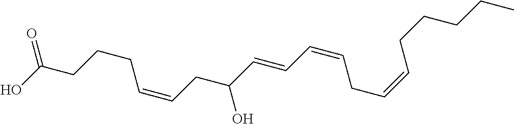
OC(CCCC=CCC(O)C=CC=CCC=CCCCCC)=O
